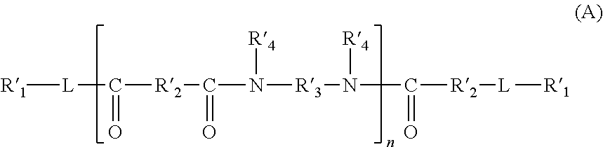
[R1][L]C([R2]C(N([R3]N(C([R2][L][R1])=O)[R4])[R4])=O)=O
